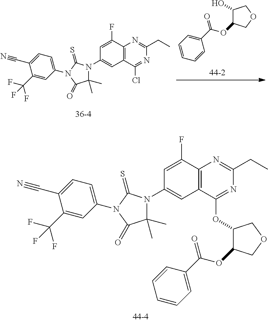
C1(C(OC2C(O)COC2)=O)=CC=CC=C1.C12=C(C(F)=CC(N3C(C)(C)C(=O)N(C4=CC=C(C#N)C(C(F)(F)F)=C4)C3=S)=C1)N=C(CC)N=C2Cl.C12=C(C(F)=CC(N3C(C)(C)C(=O)N(C4=CC=C(C#N)C(C(F)(F)F)=C4)C3=S)=C1)N=C(CC)N=C2OC1C(OC(C2=CC=CC=C2)=O)COC1
